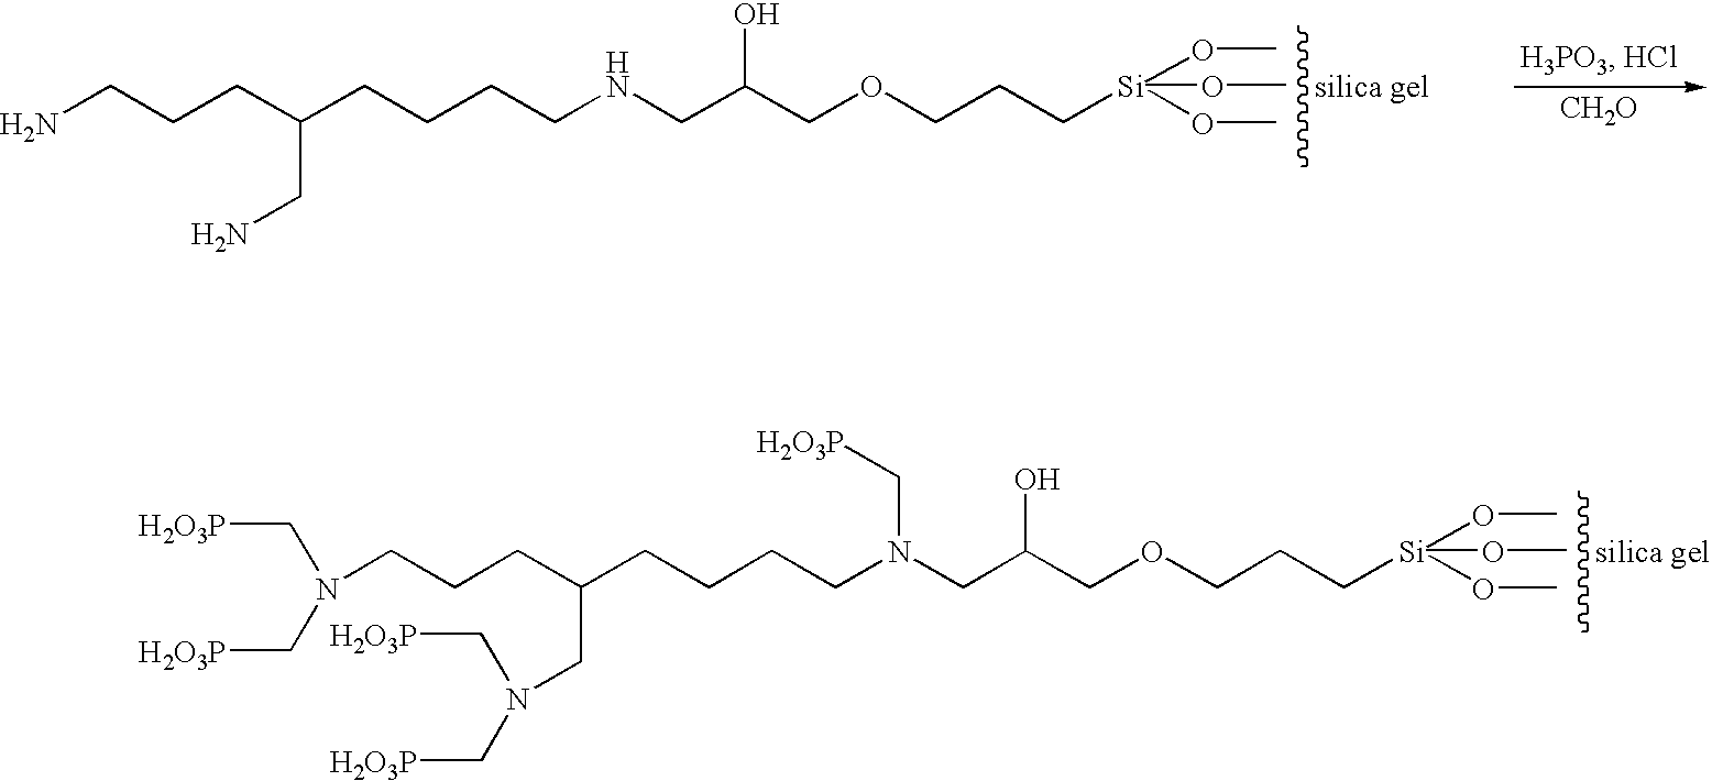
NCCCC(CCCCNCC(O)COCCC[Si](OC)(OC)OC)CN.[silica gel].[CH2O].N(CCCC(CCCCN(CC(O)COCCC[Si](OC)(OC)OC)C[H2O3P])CN(C[H2O3P])C[H2O3P])(C[H2O3P])C[H2O3P].[silica gel]
